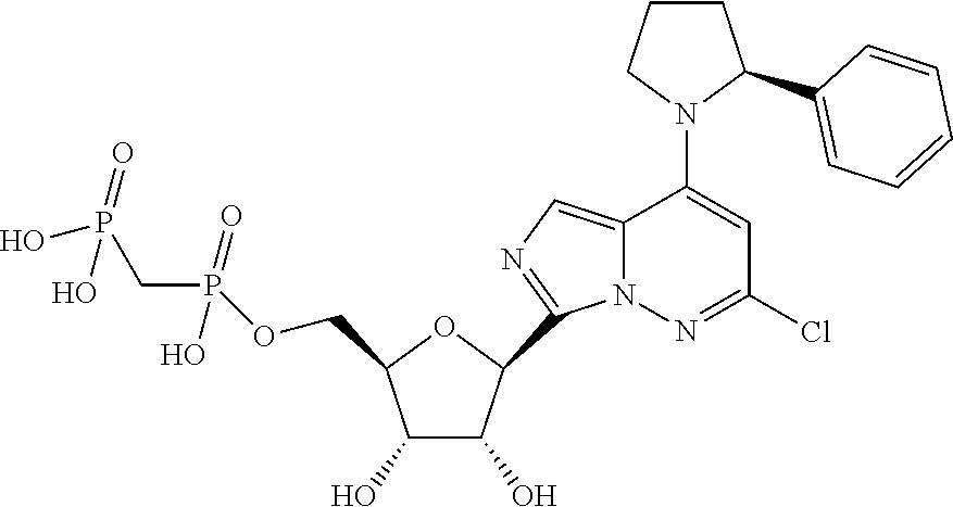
C1(O)C(O)C(C2=NC=C3N2N=C(Cl)C=C3N2C(C3=CC=CC=C3)CCC2)OC1COP(CP(O)(O)=O)(O)=O
